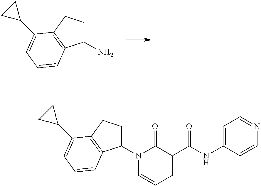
C1C(N)C2=C(C1)C(C1CC1)=CC=C2.N1=CC=C(NC(C2=CC=CN(C3CCC4=C3C=CC=C4C3CC3)C2=O)=O)C=C1
